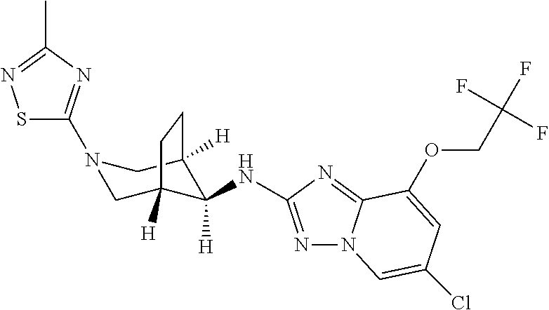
N1=C(NC2([H])C3([H])CN(C4=NC(C)=NS4)CC2([H])CC3)N=C2N1C=C(Cl)C=C2OCC(F)(F)F
